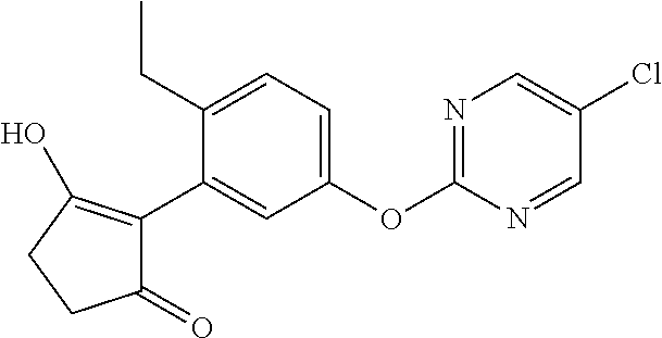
C1(=O)C(C2=CC(OC3=NC=C(Cl)C=N3)=CC=C2CC)=C(O)CC1
